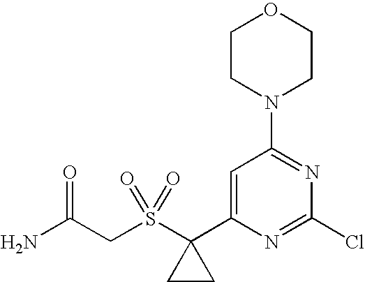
C(S(=O)(=O)C1(C2=CC(N3CCOCC3)=NC(Cl)=N2)CC1)C(=O)N
